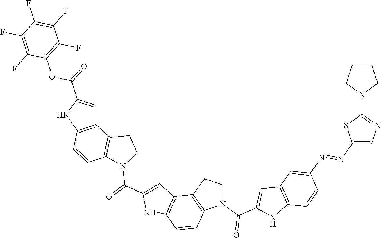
C12=C(NC(C(OC3=C(F)C(F)=C(F)C(F)=C3F)=O)=C1)C=CC1=C2CCN1C(C1=CC2=C(N1)C=CC1=C2CCN1C(=O)C1=CC2=C(N1)C=CC(N=NC1=CN=C(N3CCCC3)S1)=C2)=O
